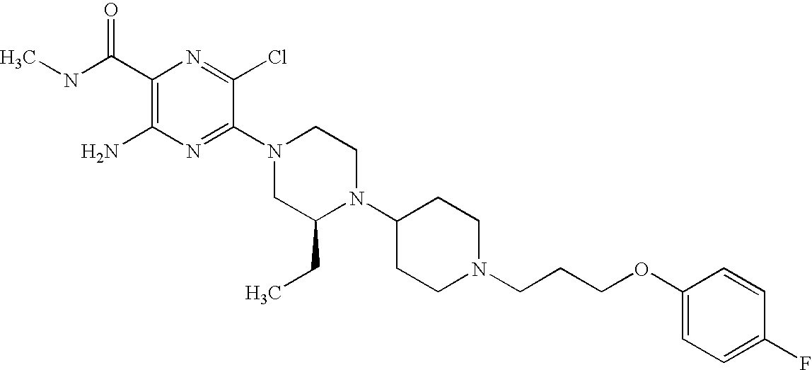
C1(C(NC)=O)=C(N)N=C(N2CC(CC)N(C3CCN(CCCOC4=CC=C(F)C=C4)CC3)CC2)C(Cl)=N1
